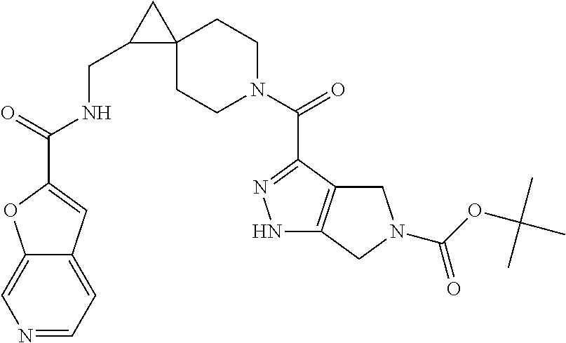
C1(CNC(C2=CC3=CC=NC=C3O2)=O)C2(C1)CCN(C(=O)C1=NNC3=C1CN(C(OC(C)(C)C)=O)C3)CC2
